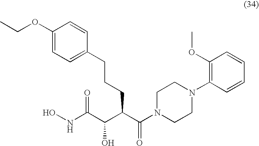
ONC(C(C(C(N1CCN(C2=C(OC)C=CC=C2)CC1)=O)CCCC1=CC=C(OCC)C=C1)O)=O
